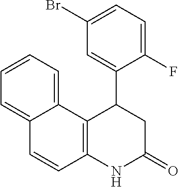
C12=C(C3=CC=CC=C3C=C1)C(C1=CC(Br)=CC=C1F)CC(=O)N2
